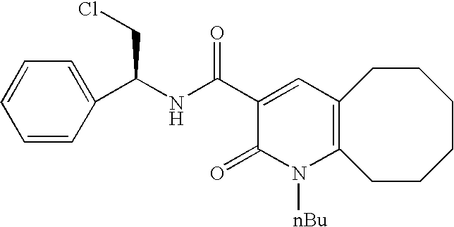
C1=CC(C(NC(C2=CC3=C(N([nBu])C2=O)CCCCCC3)=O)CCl)=CC=C1
